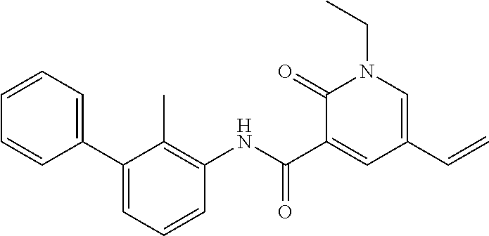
C1=CC=CC(C2=CC=CC(NC(C3=CC(C=C)=CN(CC)C3=O)=O)=C2C)=C1
